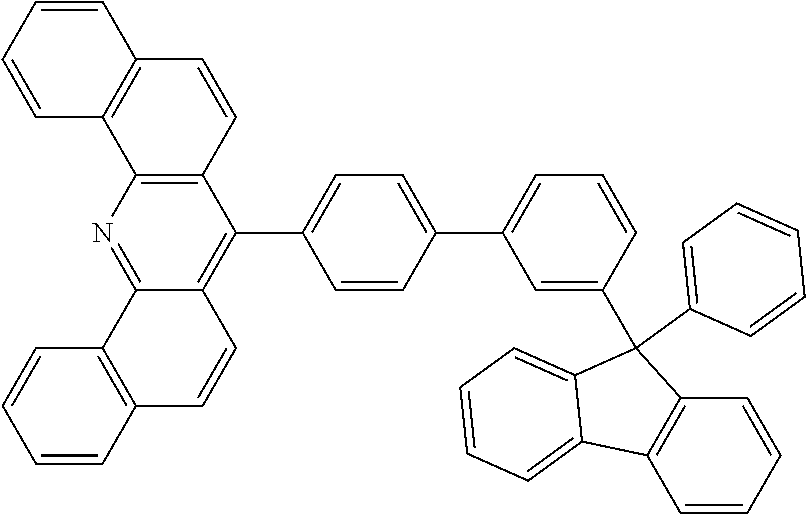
C12=C(N=C3C(=C1C1=CC=C(C4=CC=CC(C5(C6=CC=CC=C6)C6=C(C=CC=C6)C6=CC=CC=C56)=C4)C=C1)C=CC1=C3C=CC=C1)C1=C(C=C2)C=CC=C1
